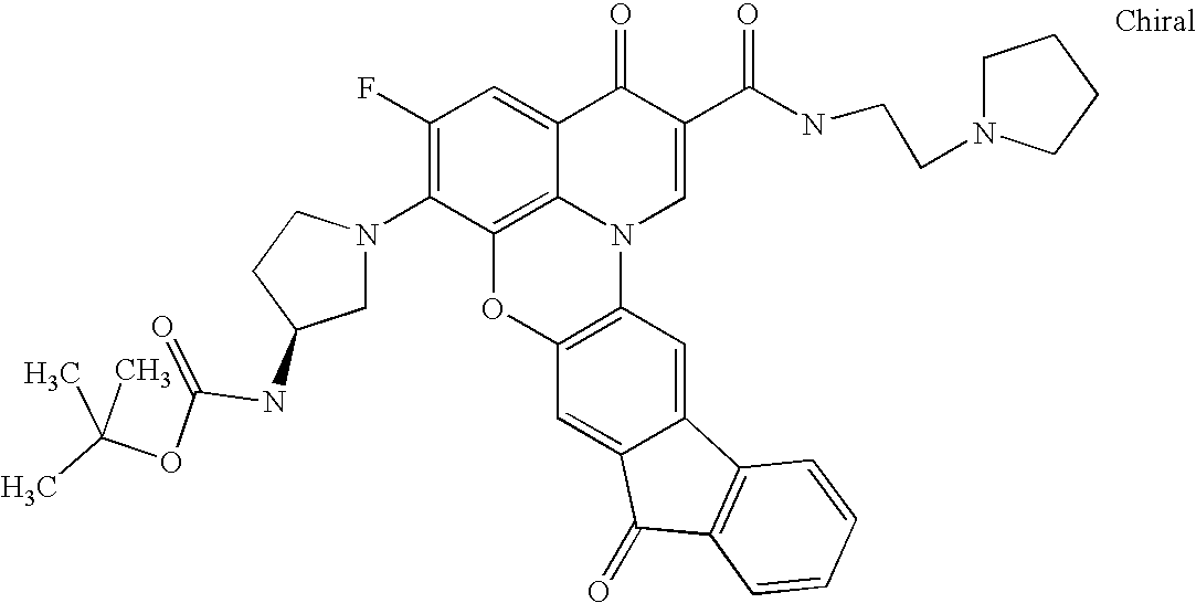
C1(F)=C(N2CC(NC(OC(C)(C)C)=O)CC2)C2=C3C(=C1)C(=O)C(C(NCCN1CCCC1)=O)=CN3C1=C(O2)C=C2C(=C1)C1=C(C2=O)C=CC=C1
